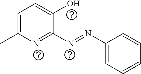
C1=C(C)N=C(N=NC2=CC=CC=C2)C(O)=C1
